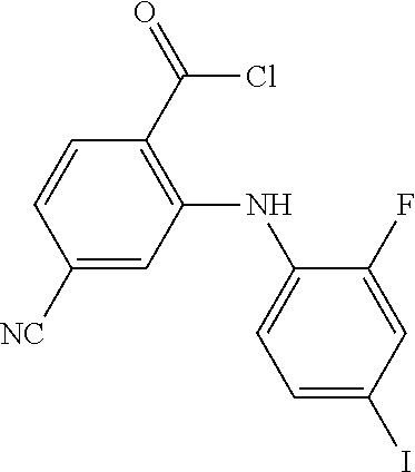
C1=C(I)C=C(F)C(NC2=C(C(Cl)=O)C=CC([NC])=C2)=C1
